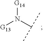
[G14]N([G13])C(C)C
